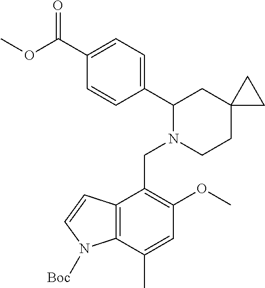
C1(C(OC)=O)=CC=C(C2N(CC3=C(OC)C=C(C)C4=C3C=CN4[Boc])CCC3(C2)CC3)C=C1
